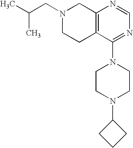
C(C)(CN1CCC2=C(C1)N=CN=C2N1CCN(C2CCC2)CC1)C
